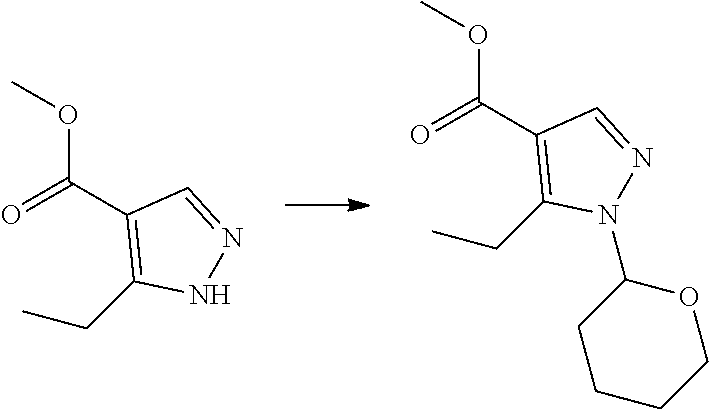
C(C1=C(CC)NN=C1)(=O)OC.C(C1=C(CC)N(C2CCCCO2)N=C1)(=O)OC
